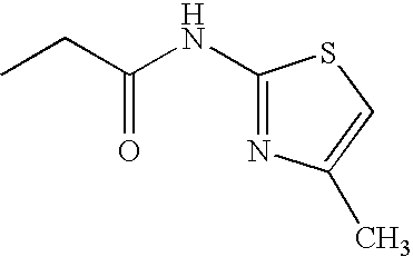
C1(NC(CC)=O)=NC(C)=CS1
